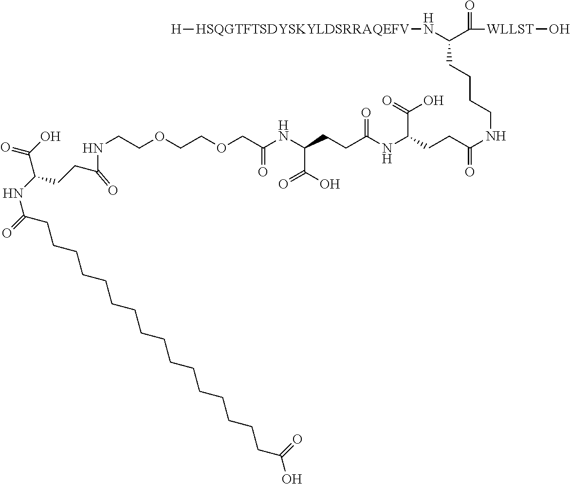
N(CCCCC(C(=O)[WLLST]O)N[HSQGTFTSDYSKYLDSRRAQEFV][H])C(=O)CCC(NC(CCC(NC(COCCOCCNC(CCC(NC(=O)CCCCCCCCCCCCCCCCC(O)=O)C(O)=O)=O)=O)C(O)=O)=O)C(=O)O
